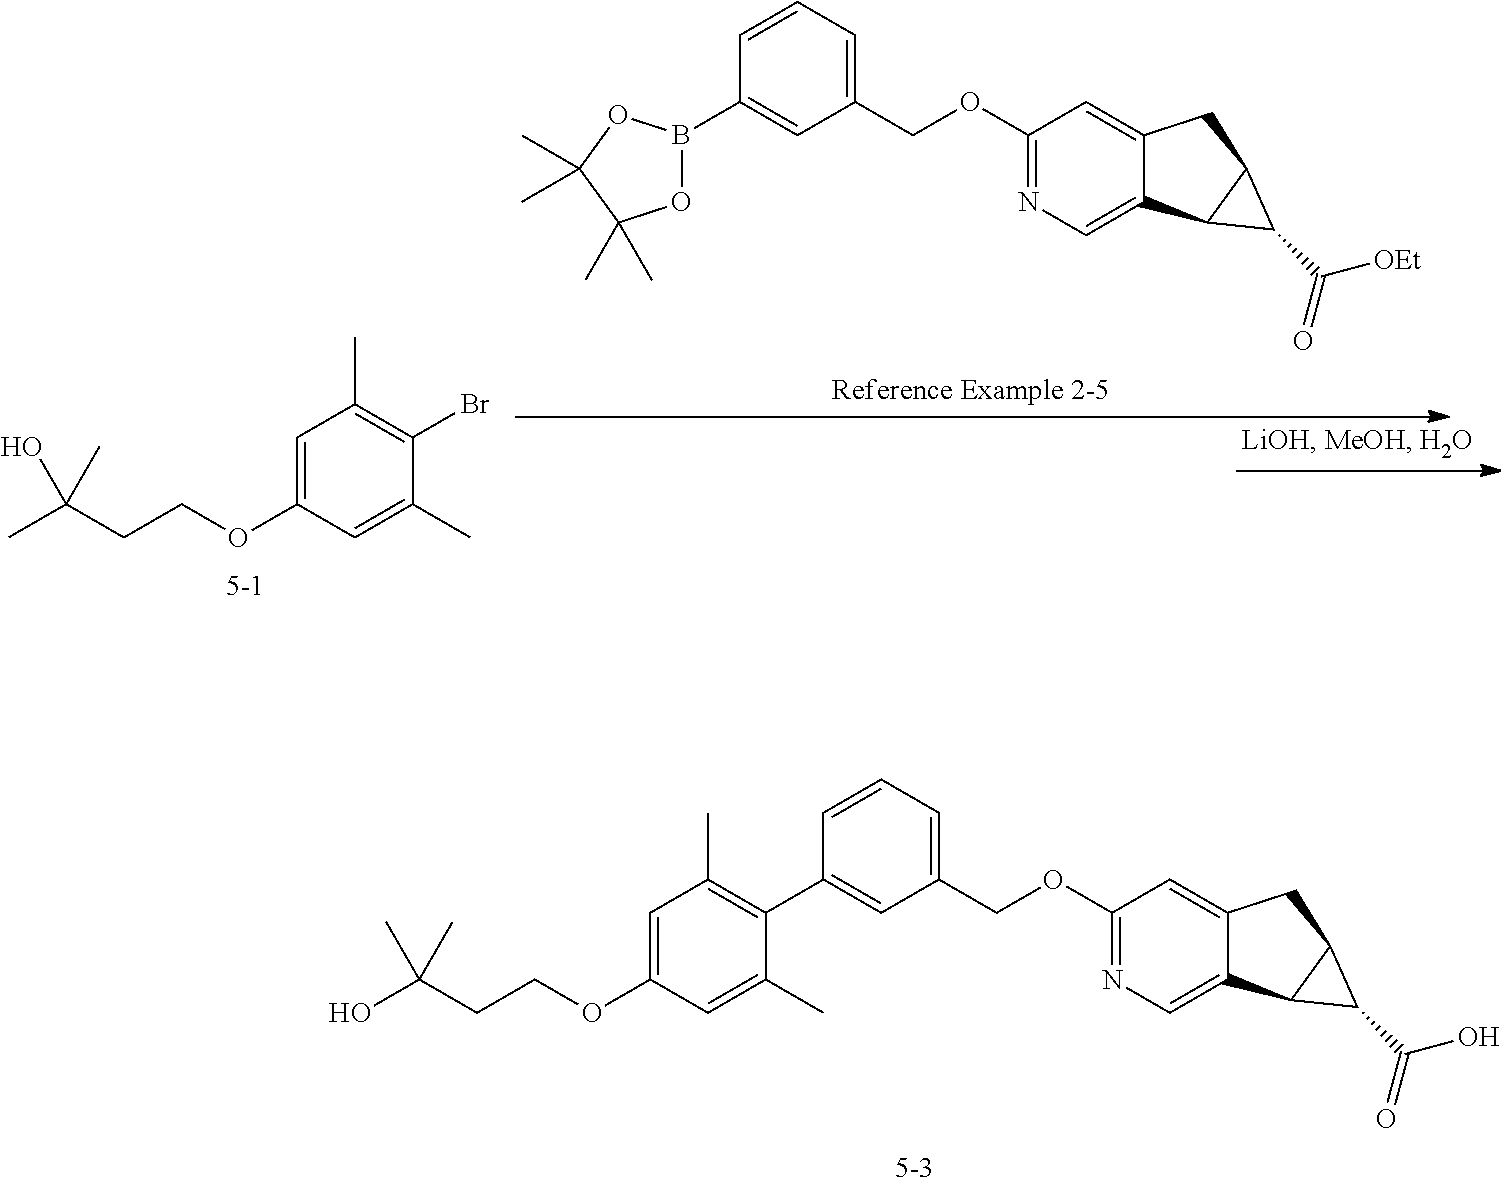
C1=C(OCCC(C)(C)O)C=C(C)C(Br)=C1C.O1B(C2=CC(COC3=NC=C4C(=C3)CC3C4C3C(=O)[OEt])=CC=C2)OC(C)(C)C1(C)C.C1(COC2=NC=C3C(=C2)CC2C3C2C(=O)O)=CC=CC(C2=C(C)C=C(OCCC(O)(C)C)C=C2C)=C1
